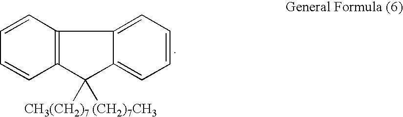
C12=C(C([CH3(CH2)7])([(CH2)7CH3])C3=CC=CC=C13)C=CC=C2
